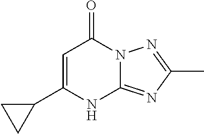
C1(C2CC2)=CC(=O)N2C(=NC(C)=N2)N1
